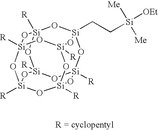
[R][Si]12O[Si]3(CC[Si]([OEt])([Me])[Me])O[Si]4([R])O[Si]([R])(O1)O[Si]1([R])O[Si]([R])(O[Si]([R])(O[Si]([R])(O1)O2)O3)O4
